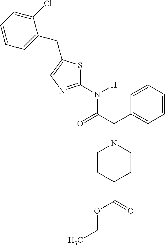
C1CC(C(OCC)=O)CCN1C(C1=CC=CC=C1)C(N([H])C1=NC=C(CC2=CC=CC=C2Cl)S1)=O
